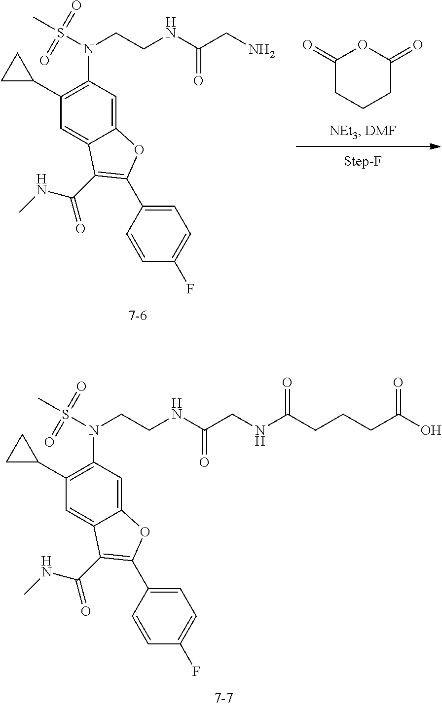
C(CNC(CNC(CCCC(O)=O)=O)=O)N(S(C)(=O)=O)C1=C(C2CC2)C=C2C(=C1)OC(C1=CC=C(F)C=C1)=C2C(=O)NC.C1(=O)CCCC(=O)O1.C(CNC(CN)=O)N(S(C)(=O)=O)C1=C(C2CC2)C=C2C(=C1)OC(C1=CC=C(F)C=C1)=C2C(=O)NC
